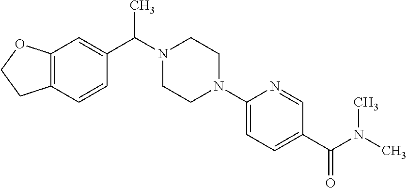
C12=C(C=CC(C(N3CCN(C4=CC=C(C(N(C)C)=O)C=N4)CC3)C)=C1)CCO2
